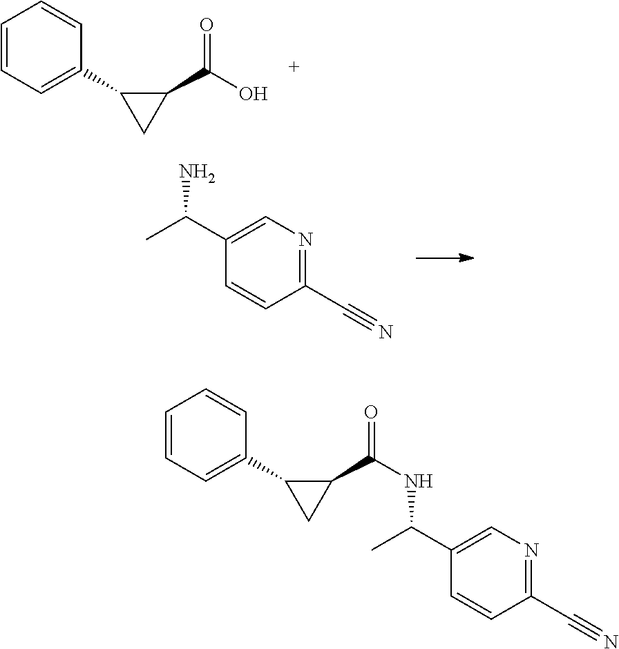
C1=CC=C(C2CC2C(O)=O)C=C1.C1(C#N)=NC=C(C(C)N)C=C1.C1=CC=C(C2CC2C(=O)NC(C2=CN=C(C#N)C=C2)C)C=C1
